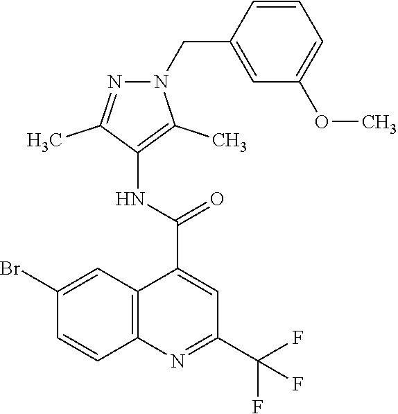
N1=C(C)C(NC(C2=CC(C(F)(F)F)=NC3=C2C=C(Br)C=C3)=O)=C(C)N1CC1=CC(OC)=CC=C1
